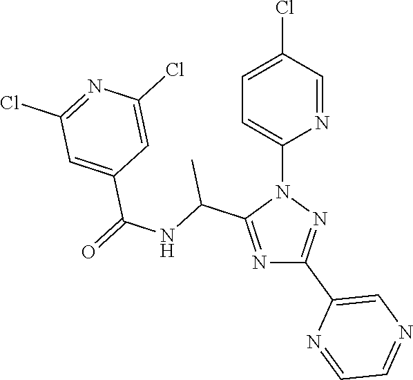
N1=C(C(NC(=O)C2=CC(Cl)=NC(Cl)=C2)C)N(C2=CC=C(Cl)C=N2)N=C1C1=CN=CC=N1
